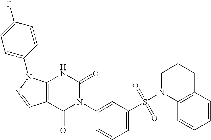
C12=C(N(C3=CC=C(F)C=C3)N=C1)NC(=O)N(C1=CC(S(N3C4=C(CCC3)C=CC=C4)(=O)=O)=CC=C1)C2=O
